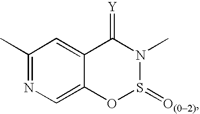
C1(C)=NC=C2C(=C1)C(=[Y])N(C)S(=[O(02)])O2
